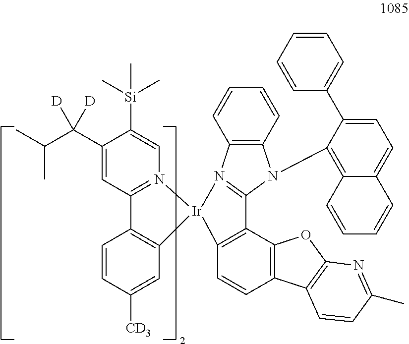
C1(C(C(C)C)([D])[D])=CC2=N(C=C1[Si](C)(C)C)[Ir]1(C3=C2C=CC([CD3])=C3)N2=C(N(C3=C4C(=CC=C3C3=CC=CC=C3)C=CC=C4)C3=C2C=CC=C3)C2=C1C=CC1=C2OC2=C1C=CC(C)=N2
